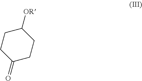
C1CC(=O)CCC1[OR]
